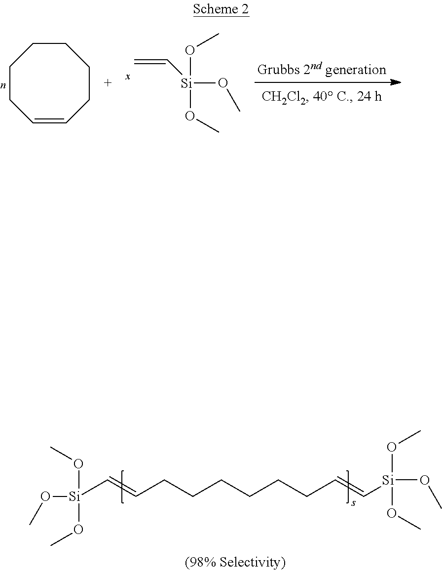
C1=CCCCCCC1.[Si](OC)(OC)(OC)C=C.C(=CCCCCCCC=C[Si](OC)(OC)OC)[Si](OC)(OC)OC
